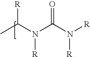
CC(N(C(N([R])[R])=O)[R])[R]
